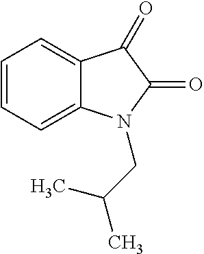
C1=CC=C2C(=C1)C(=O)C(=O)N2CC(C)C
